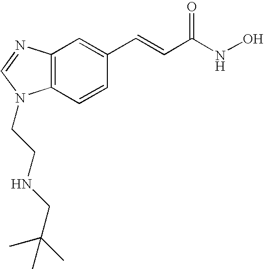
C12=C(C=CC(C=CC(NO)=O)=C1)N(CCNCC(C)(C)C)C=N2
